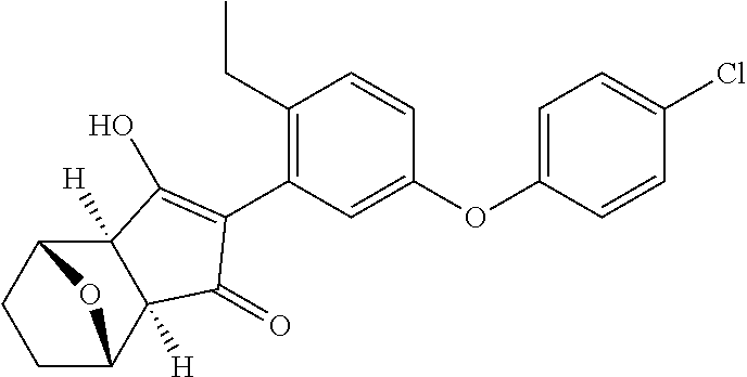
C1C2C3([H])C([H])(C(C1)O2)C(O)=C(C1=C(CC)C=CC(OC2=CC=C(Cl)C=C2)=C1)C3=O
